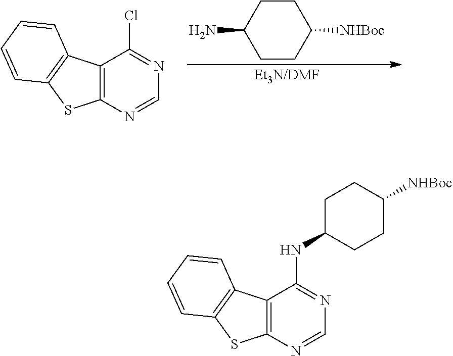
C12=C(N=CN=C1Cl)SC1=C2C=CC=C1.[Et3N/DMF].C1CC([NHBoc])CCC1N.C12=C(N=CN=C1NC1CCC([NHBoc])CC1)SC1=C2C=CC=C1
